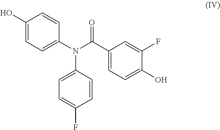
C1=C(N(C2=CC=C(F)C=C2)C(C2=CC=C(O)C(F)=C2)=O)C=CC(O)=C1
